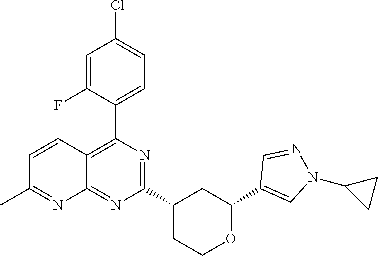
C1(C2=CN(C3CC3)N=C2)OCCC(C2=NC(C3=CC=C(Cl)C=C3F)=C3C(=N2)N=C(C)C=C3)C1
